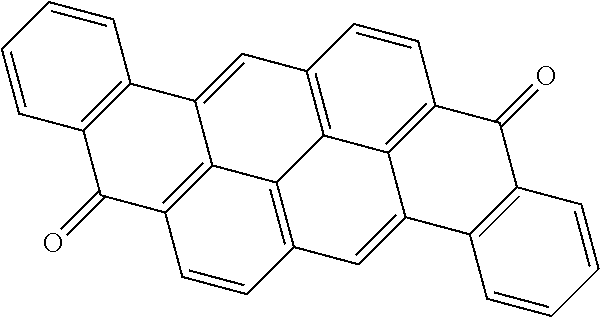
C1=CC2=C(C=C1)C(=O)C1=C3C2=CC2=C4C3=C(C=C3C4=C(C=C2)C(=O)C2=C3C=CC=C2)C=C1
